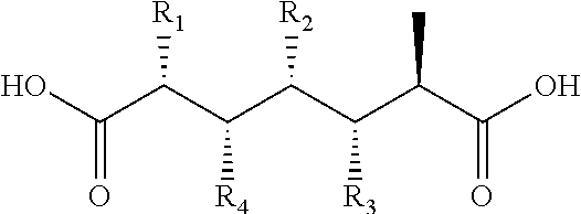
OC(C(C(C(C(C(C(O)=O)C)[R3])[R2])[R4])[R1])=O
